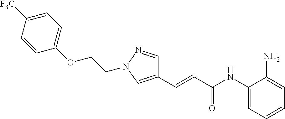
C1=C([F3C])C=CC(OCCN2N=CC(C=CC(NC3=CC=CC=C3N)=O)=C2)=C1
